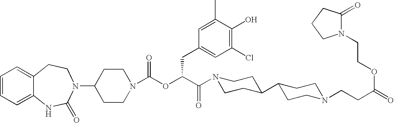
C1(N2C(=O)NC3=CC=CC=C3CC2)CCN(C(OC(C(=O)N2CCC(C3CCN(CCC(=O)OCCN4C(=O)CCC4)CC3)CC2)CC2=CC(Cl)=C(O)C(C)=C2)=O)CC1
